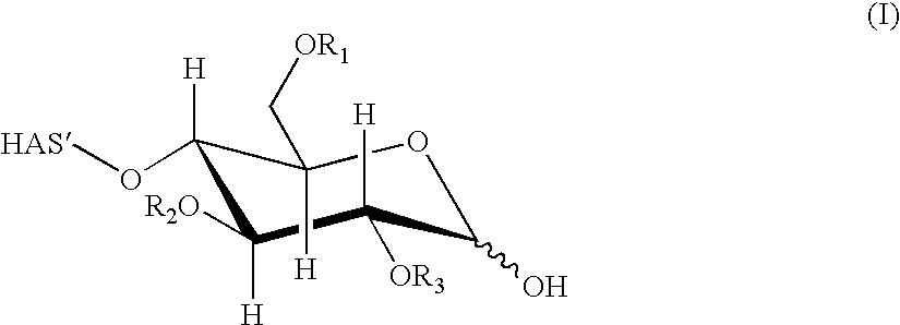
C1(O[HAS])([H])C([R2O])([H])C([H])([OR3])C(O)OC1([H])C[OR1]
